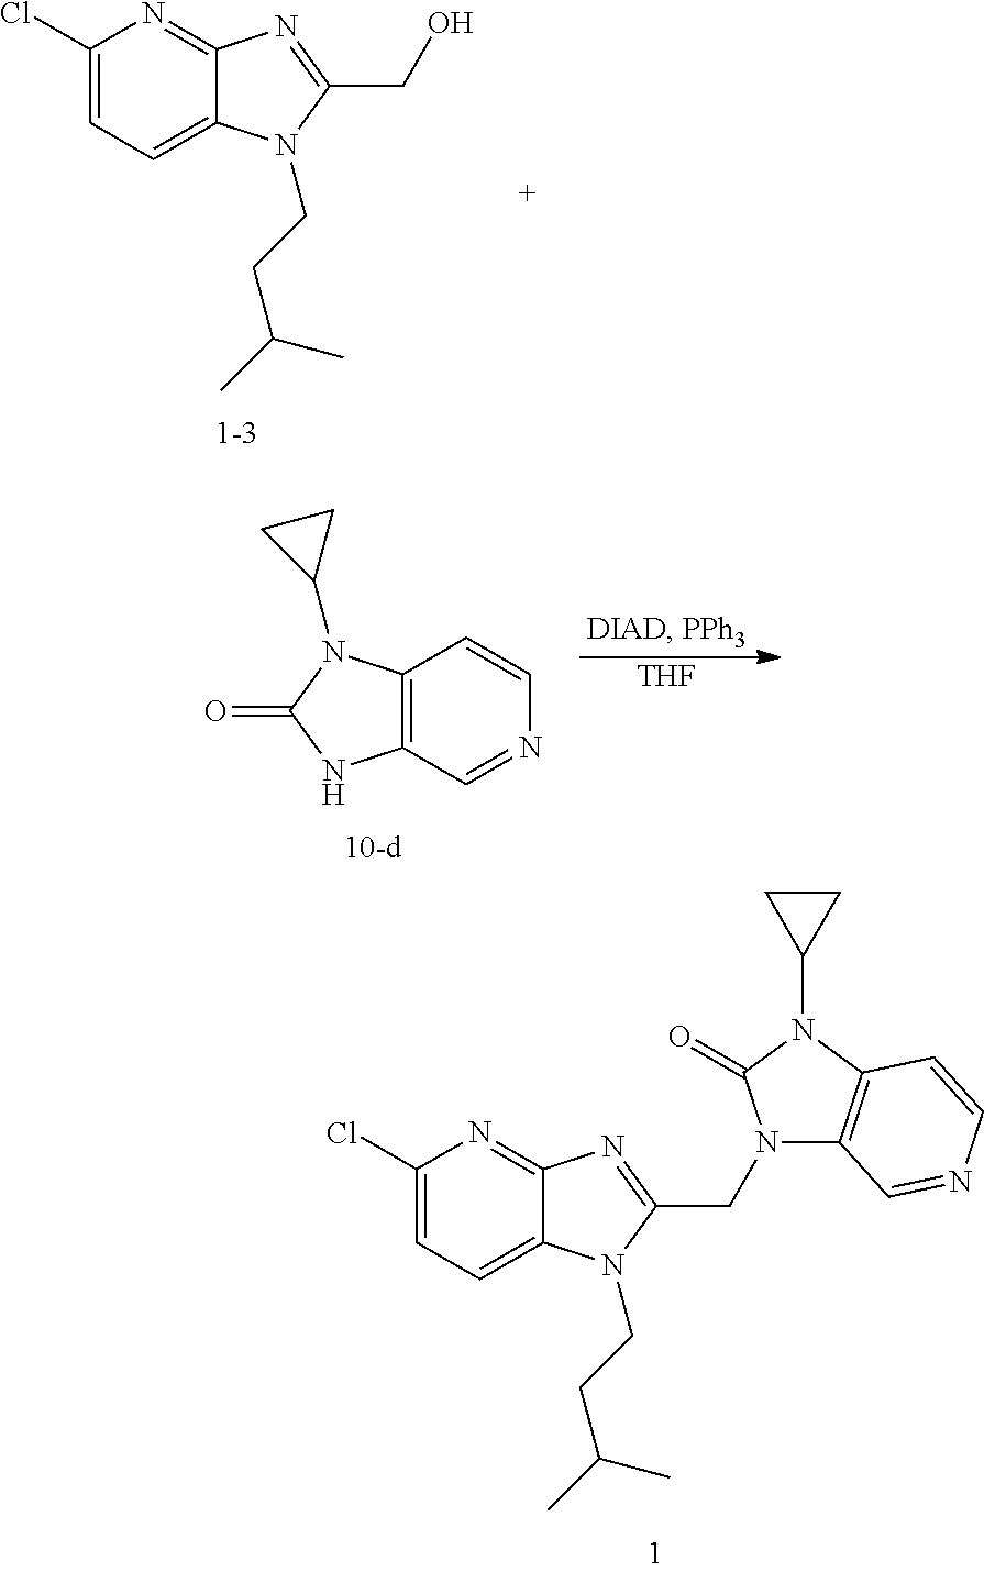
C1(Cl)=CC=C2C(=N1)N=C(CO)N2CCC(C)C.C1(Cl)=CC=C2C(=N1)N=C(CN1C3=C(N(C4CC4)C1=O)C=CN=C3)N2CCC(C)C.[THF].C12=C(N(C3CC3)C(=O)N1)C=CN=C2
